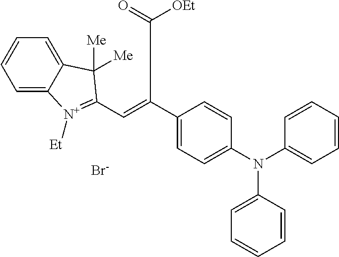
C1=CC(N(C2=CC=C(C(=CC3=[N+]([Et])C4=CC=CC=C4C3([Me])[Me])C([OEt])=O)C=C2)C2=CC=CC=C2)=CC=C1.[Br-]
